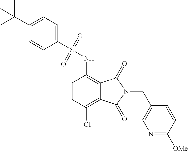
C1=CC(Cl)=C2C(=C1NS(=O)(=O)C1=CC=C(C(C)(C)C)C=C1)C(=O)N(CC1=CN=C([OMe])C=C1)C2=O
